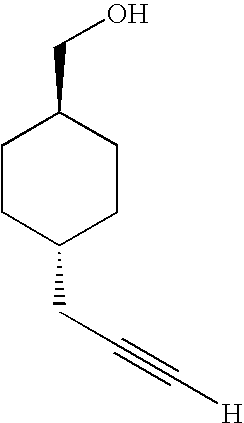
C1CC(CC#C[H])CCC1CO
